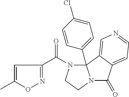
CC1=CC(C(N2CCN3C(=O)C4=CC=NC=C4C23C2=CC=C(Cl)C=C2)=O)=NO1
